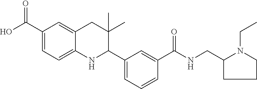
C1(C(O)=O)=CC=C2C(=C1)CC(C)(C)C(C1=CC=CC(C(NCC3CCCN3CC)=O)=C1)N2
